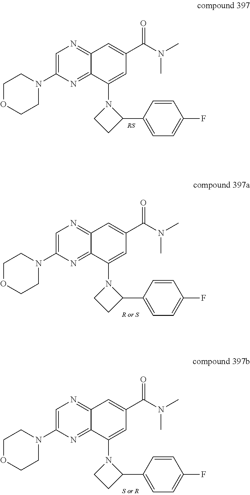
C1(N2CCOCC2)=CN=C2C(=N1)C(N1CCC1C1=CC=C(F)C=C1)=CC(C(N(C)C)=O)=C2.C1(N2CCOCC2)=CN=C2C(=N1)C(N1CCC1C1=CC=C(F)C=C1)=CC(C(N(C)C)=O)=C2.C1(N2CCOCC2)=CN=C2C(=N1)C(N1CCC1C1=CC=C(F)C=C1)=CC(C(N(C)C)=O)=C2
